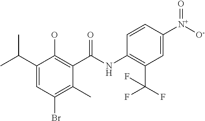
C1(C(C)C)=CC(Br)=C(C)C(C(NC2=C(C(F)(F)F)C=C([N+]([O-])=O)C=C2)=O)=C1O
